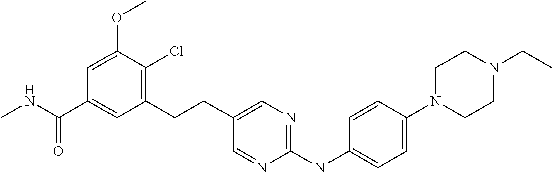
C1(CCC2=CN=C(NC3=CC=C(N4CCN(CC)CC4)C=C3)N=C2)=C(Cl)C(OC)=CC(C(NC)=O)=C1
